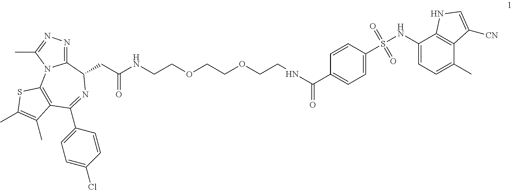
C1=CC(S(NC2=CC=C(C)C3=C2NC=C3[CN])(=O)=O)=CC=C1C(NCCOCCOCCNC(CC1C2=NN=C(C)N2C2=C(C(C3=CC=C(Cl)C=C3)=N1)C(C)=C(C)S2)=O)=O
